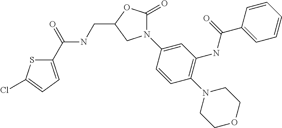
C1(C(=O)NCC2OC(=O)N(C3=CC(NC(C4=CC=CC=C4)=O)=C(N4CCOCC4)C=C3)C2)=CC=C(Cl)S1
